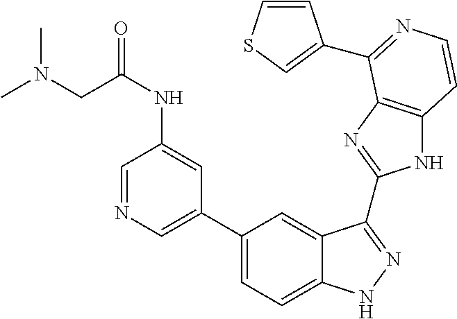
C1(C2=CC=C3C(=C2)C(C2=NC4=C(N2)C=CN=C4C2=CSC=C2)=NN3)=CN=CC(NC(CN(C)C)=O)=C1
